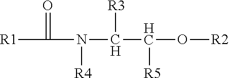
O=C(N([R4])C([R3])C([R5])O[R2])[R1]
